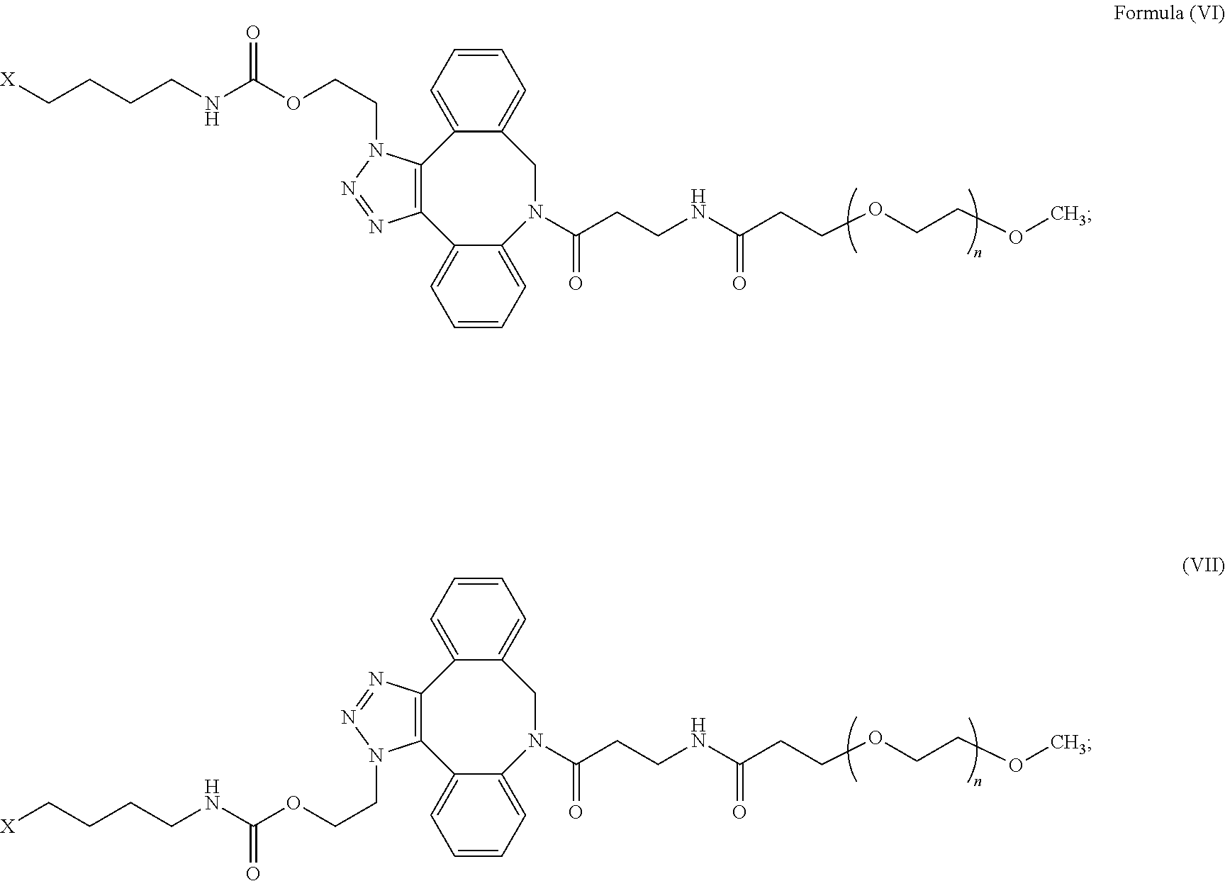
C1=CC=C2C(=C1)CN(C(CCNC(CCOCCOC)=O)=O)C1=CC=CC=C1C1=C2N(CCOC(NCCCC[X])=O)N=N1.C1=CC=C2C(=C1)CN(C(CCNC(CCOCCOC)=O)=O)C1=CC=CC=C1C1=C2N=NN1CCOC(NCCCC[X])=O
